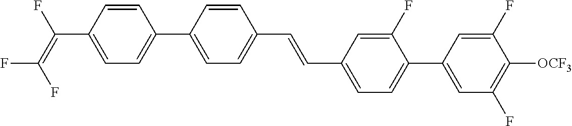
C1=CC(C(=C(F)F)F)=CC=C1C1=CC=C(C=CC2=CC=C(C3=CC(F)=C([OCF3])C(F)=C3)C(F)=C2)C=C1
